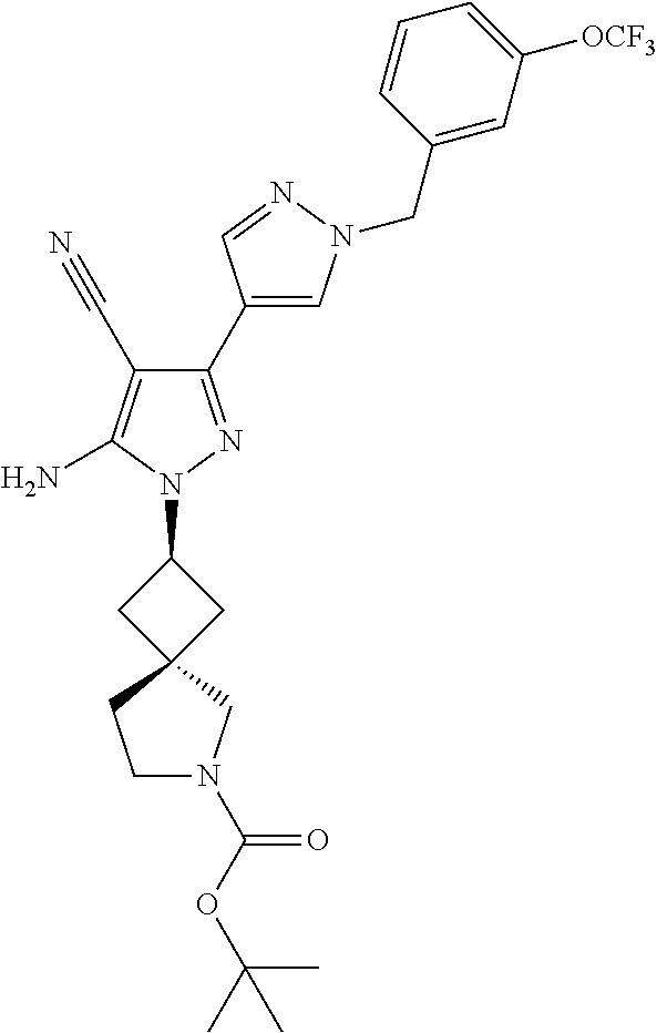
C1(C2=CN(CC3=CC([OCF3])=CC=C3)N=C2)=NN(C2CC3(C2)CN(C(OC(C)(C)C)=O)CC3)C(N)=C1C#N
